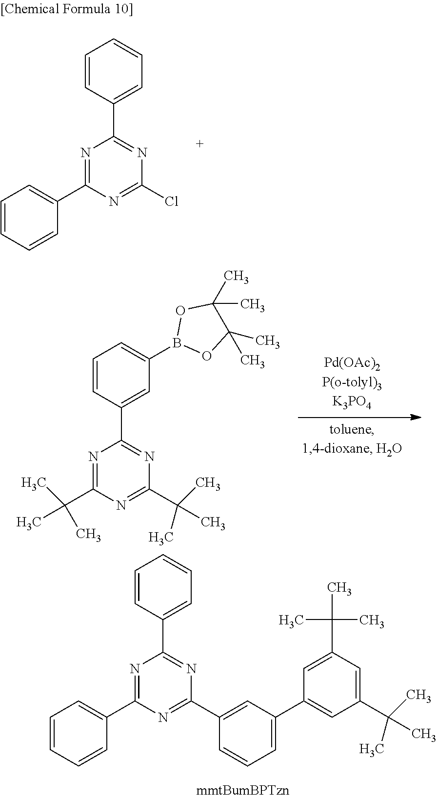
C1=CC(C2=NC(Cl)=NC(C3=CC=CC=C3)=N2)=CC=C1.C1=CC(C2=NC(C(C)(C)C)=NC(C(C)(C)C)=N2)=CC(B2OC(C)(C)C(C)(C)O2)=C1.C1=CC(C2=NC(C3=CC(C4=CC(C(C)(C)C)=CC(C(C)(C)C)=C4)=CC=C3)=NC(C3=CC=CC=C3)=N2)=CC=C1
